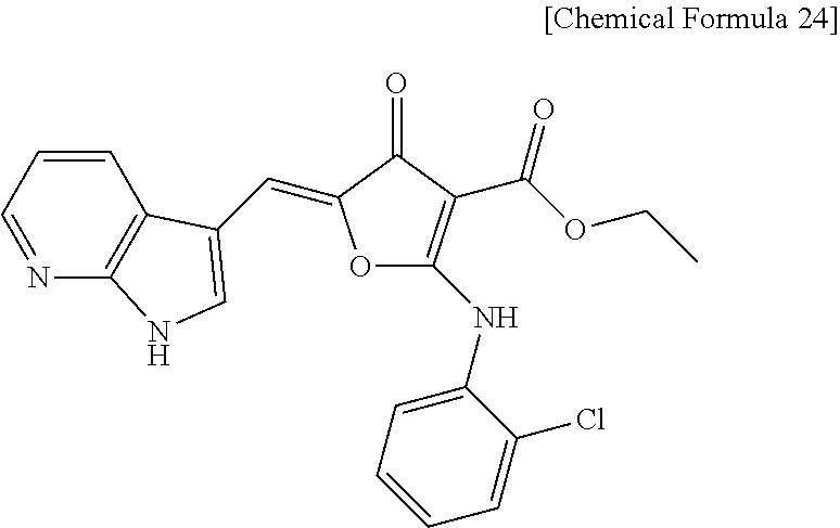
C1=CC=NC2=C1C(C=C1OC(NC3=CC=CC=C3Cl)=C(C(OCC)=O)C1=O)=CN2
